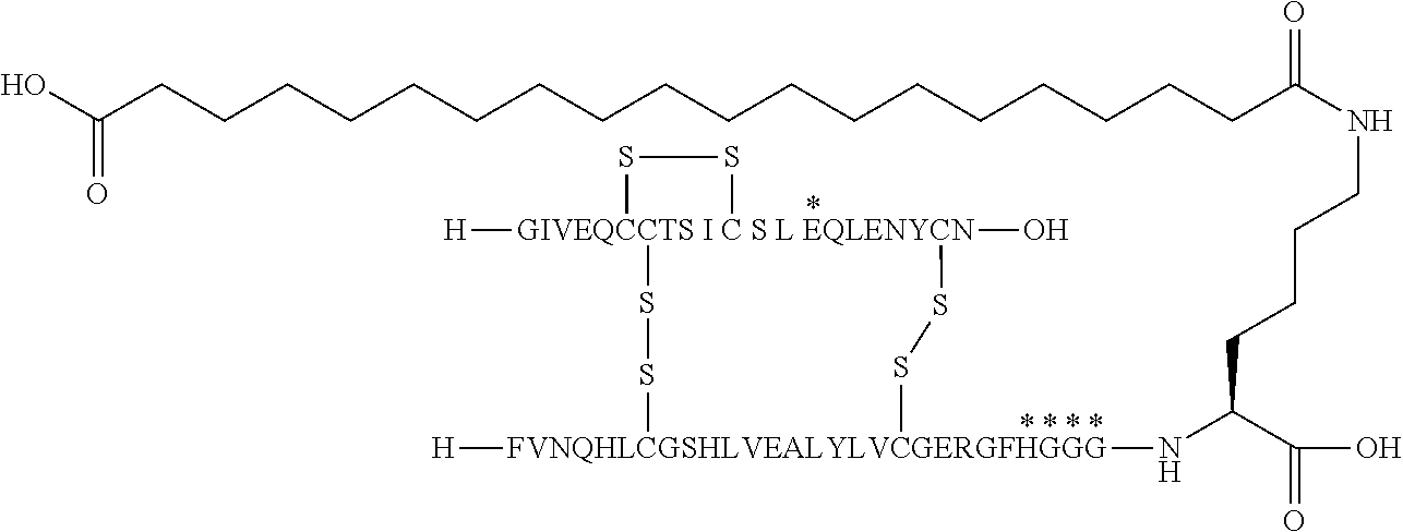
[GIVEQCCTS I C S L EQLENYCN]12([H])(O)(SS[FVNQHLCGSHLVEALYLVCGERGFHGGG]([H])(NC(C(O)=O)CCCCNC(CCCCCCCCCCCCCCCCCCC(O)=O)=O)SS1)SS2
